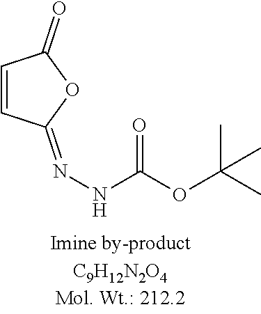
C1=CC(=NNC(OC(C)(C)C)=O)OC1=O
